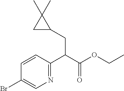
C1=CC(C(C(OCC)=O)CC2CC2(C)C)=NC=C1Br
